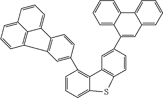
C1=CC=C2C(=C1C1=CC3=C(C=C1)C1=CC=CC4=CC=CC3=C14)C1=C(C=CC(C3=CC4=CC=CC=C4C4=CC=CC=C34)=C1)S2
